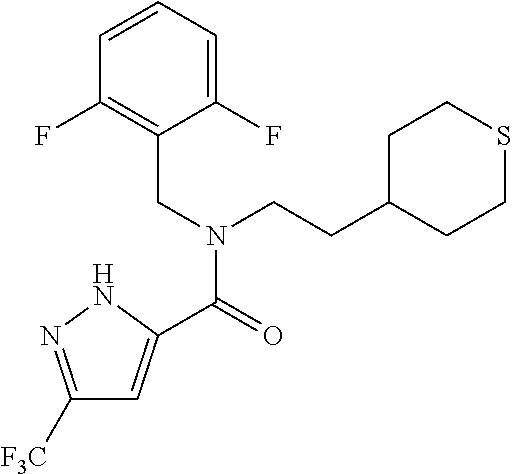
C1([F3C])=NNC(C(=O)N(CC2=C(F)C=CC=C2F)CCC2CCSCC2)=C1
